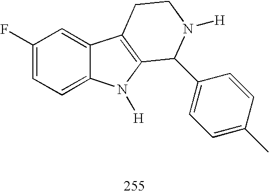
C1(F)=CC=C2C(=C1)C1=C(N2[H])C(C2=CC=C(C)C=C2)N([H])CC1
